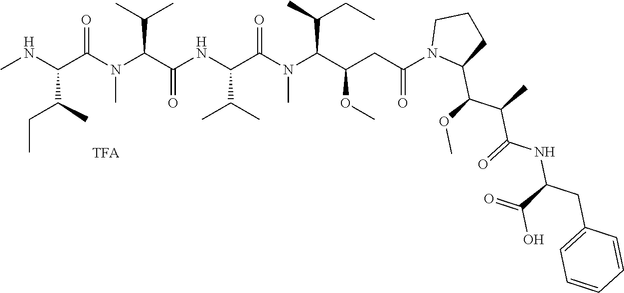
CNC(C(N(C(C(NC(C(N(C(C(CC(N1C(C(C(C(NC(C(O)=O)CC2=CC=CC=C2)=O)C)OC)CCC1)=O)OC)C(CC)C)C)=O)C(C)C)=O)C(C)C)C)=O)C(C)CC
